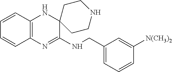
C12=C(N=C(NCC3=CC=CC([N(CH3)2])=C3)C3(N1)CCNCC3)C=CC=C2
